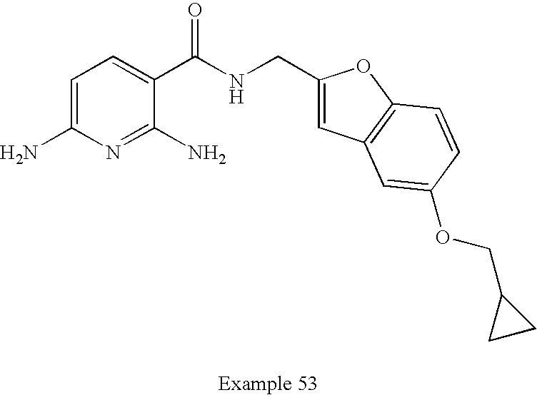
C1=C(N)N=C(N)C(C(NCC2=CC3=C(O2)C=CC(OCC2CC2)=C3)=O)=C1
